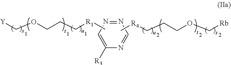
N1=NC=C([R3])N=C1.C[R4]CCCOC[Rb].C[R1]CCCOC[Y]
